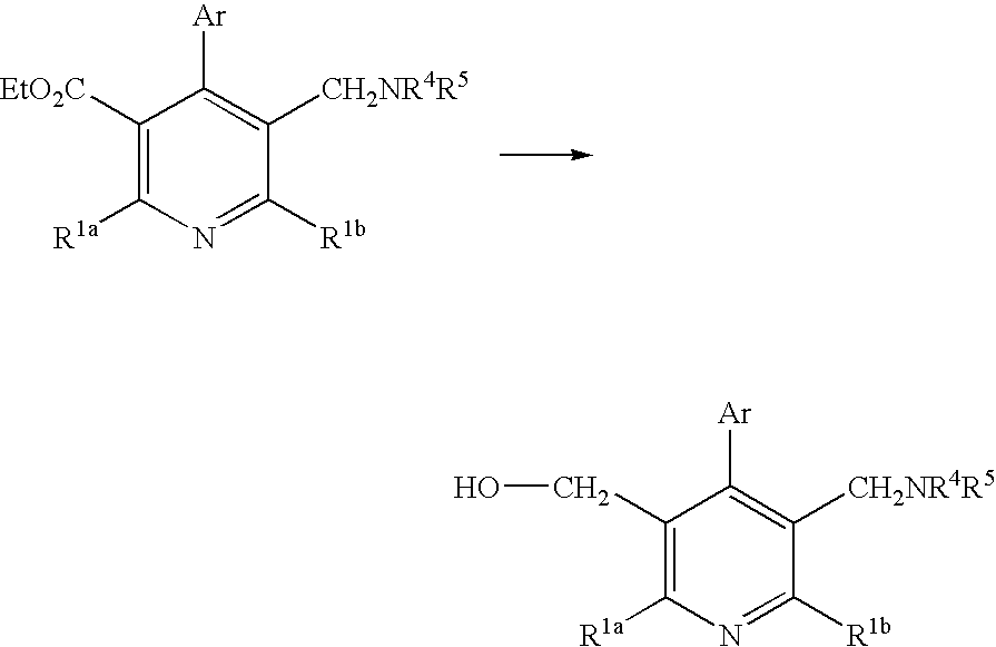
C1([EtO2C])=C([R1a])N=C([R1b])C([CH2NR4R5])=C1[Ar].C1(CO)=C([R1a])N=C([R1b])C([CH2NR4R5])=C1[Ar]
